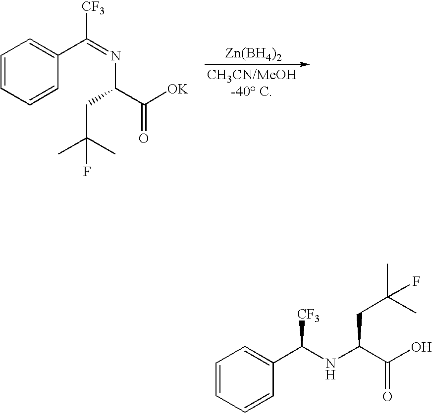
C1=CC=CC(C(=NC(CC(C)(C)F)C([OK])=O)[CF3])=C1.[Zn(BH4)2].C1=CC=CC(C(NC(C(O)=O)CC(C)(C)F)[CF3])=C1
